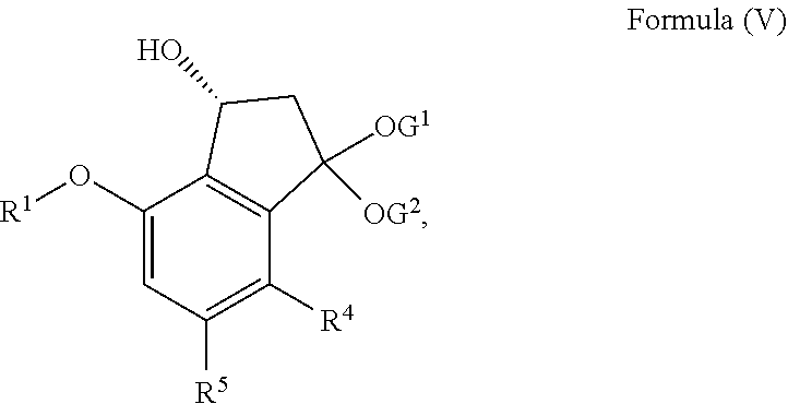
[R1]OC1=CC([R5])=C([R4])C2=C1C(O)CC2([OG1])[OG2]
